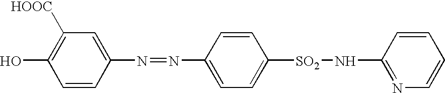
C1([HOOC])=C(O)C=CC(N=NC2=CC=C([SO2]NC3=NC=CC=C3)C=C2)=C1
